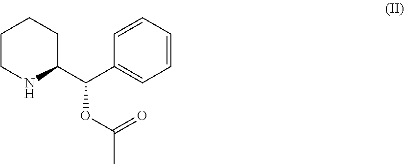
C1CNC(C(C2=CC=CC=C2)OC(C)=O)CC1
